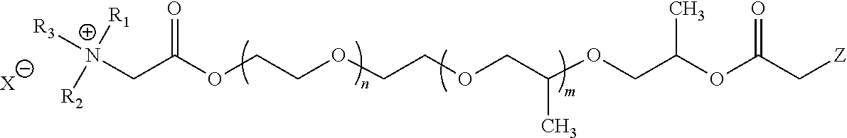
[N+](CC(OCCOCCOCC(OCC(OC(C[Z])=O)C)C)=O)([R2])([R1])[R3].[X]
